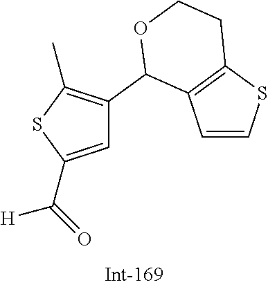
C1=C(C(=O)[H])SC(C)=C1C1C2=C(SC=C2)CCO1
